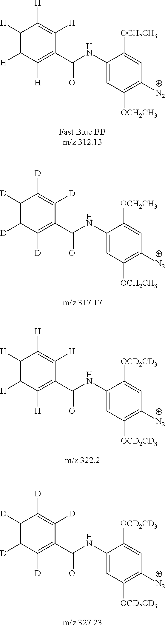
C1([H])=C([H])C([H])=C(C(NC2=CC([OCH2CH3])=C([N2])C=C2[OCH2CH3])=O)C([H])=C1[H].C1([D])=C([D])C([D])=C(C(NC2=CC([OCH2CH3])=C([N2])C=C2[OCH2CH3])=O)C([D])=C1[D].C1([H])=C([H])C([H])=C(C(NC2=CC([OCD2CD3])=C([N2])C=C2[OCD2CD3])=O)C([H])=C1[H].C1([D])=C([D])C([D])=C(C(NC2=CC([OCD2CD3])=C([N2])C=C2[OCD2CD3])=O)C([D])=C1[D]
